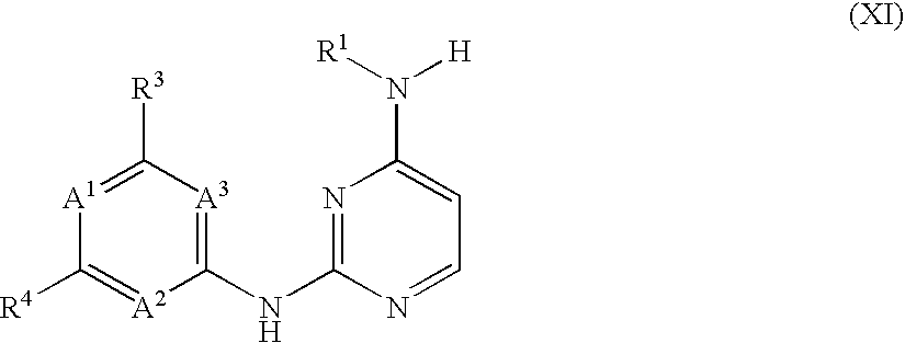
C1([R3])=[A1]C([R4])=[A2]C(NC2=NC(N([R1])[H])=CC=N2)=[A3]1
